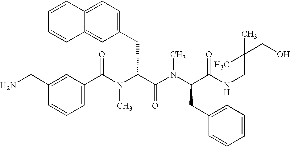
C1(C(N(C(C(=O)N(C)C(CC2=CC=CC=C2)C(=O)NCC(CO)(C)C)CC2=CC=C3C(=C2)C=CC=C3)C)=O)=CC=CC(CN)=C1
